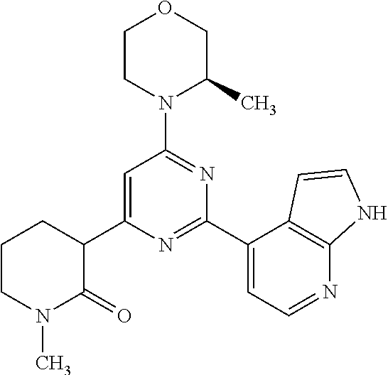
C1=C(C2C(=O)N(C)CCC2)N=C(C2=CC=NC3=C2C=CN3)N=C1N1C(C)COCC1
